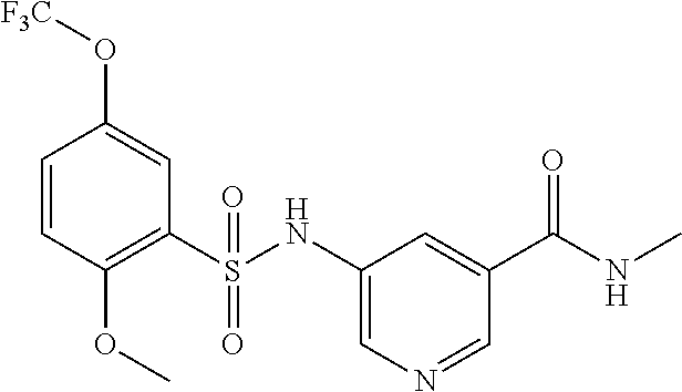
C1=CC(OC)=C(S(NC2=CN=CC(C(NC)=O)=C2)(=O)=O)C=C1O[F3C]
